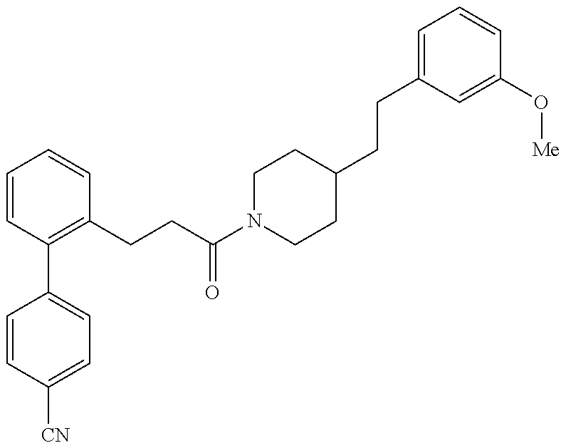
C1=CC([CN])=CC=C1C1=C(CCC(N2CCC(CCC3=CC=CC(O[Me])=C3)CC2)=O)C=CC=C1
